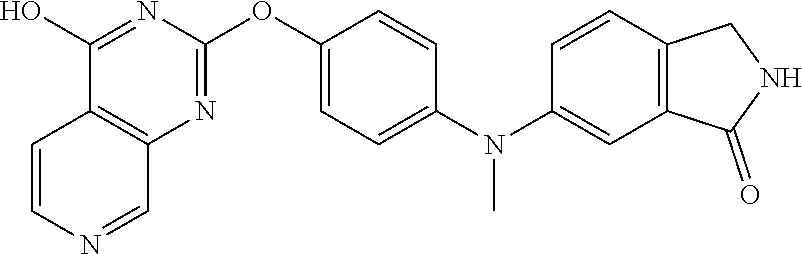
C12=C(N=C(OC3=CC=C(N(C4=CC5=C(C=C4)CNC5=O)C)C=C3)N=C1O)C=NC=C2
